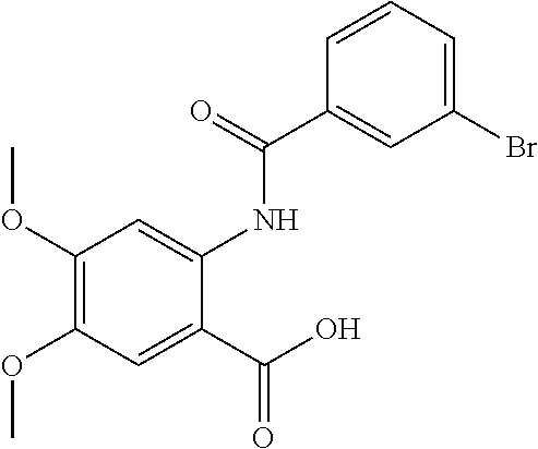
C1(OC)=C(OC)C=C(C(O)=O)C(NC(C2=CC(Br)=CC=C2)=O)=C1
